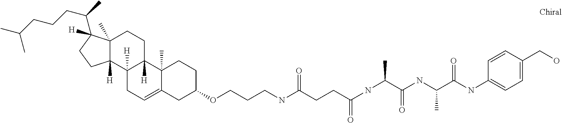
C12(C)C([H])(C3([H])C([H])(CC1)C1(C)C(=CC3)CC(OCCCNC(CCC(NC(C)C(NC(C(NC3=CC=C(CO)C=C3)=O)C)=O)=O)=O)CC1)CCC2(C(C)CCCC(C)C)[H]
